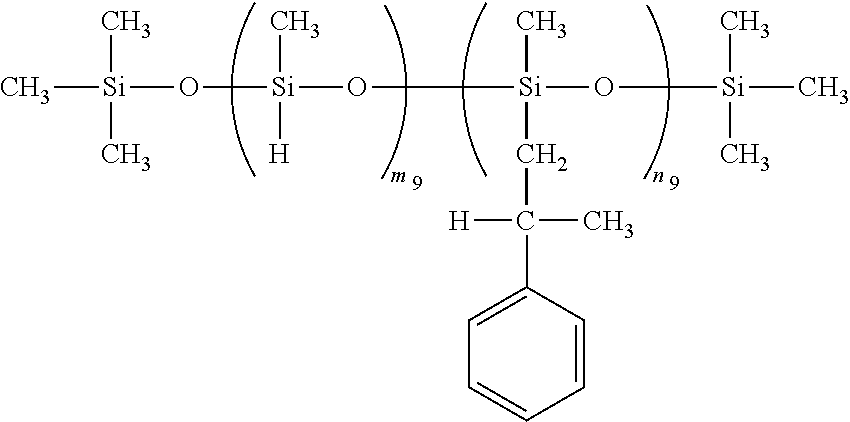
C[Si](O[Si](O[Si](O[Si](C)(C)C)(C)CC(C1=CC=CC=C1)([H])C)(C)[H])(C)C
